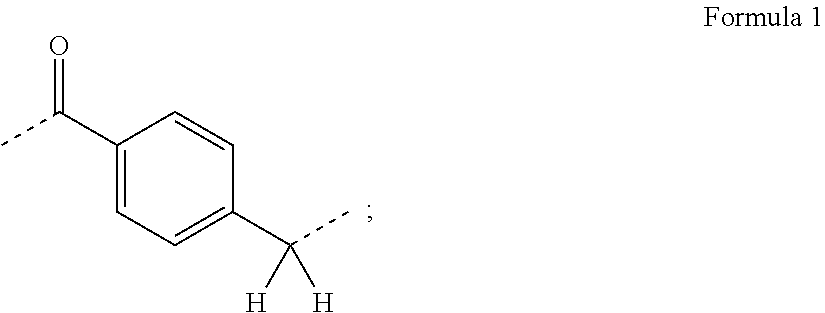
C1(C(C)=O)=CC=C(C([H])([H])C)C=C1
